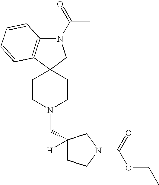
C1CN(CC2([H])CCN(C(=O)OCC)C2)CCC12CN(C(C)=O)C1=C2C=CC=C1
